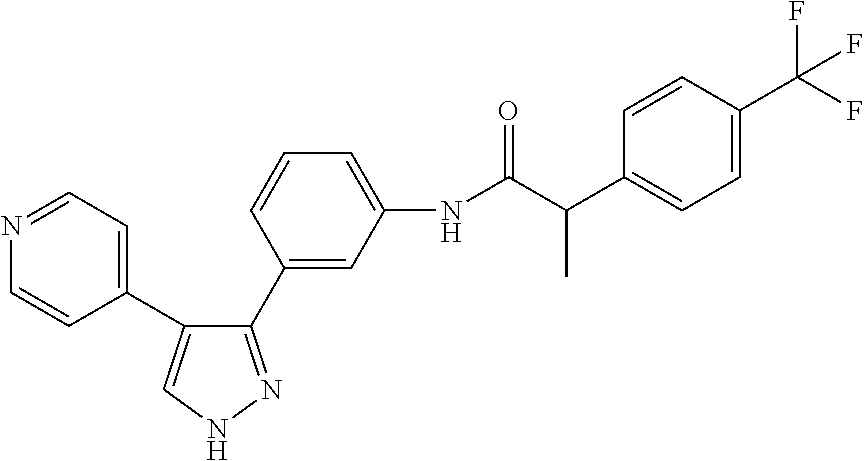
C1(C2=CC(NC(C(C3=CC=C(C(F)(F)F)C=C3)C)=O)=CC=C2)=NNC=C1C1=CC=NC=C1
